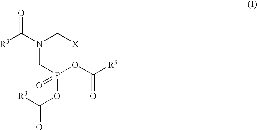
C([R3])(N(C[X])CP(OC(=O)[R3])(OC([R3])=O)=O)=O
